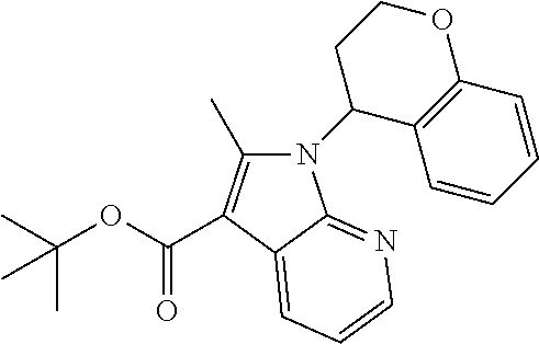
C1(C)=C(C(OC(C)(C)C)=O)C2=CC=CN=C2N1C1CCOC2=C1C=CC=C2
